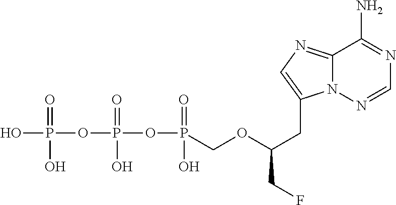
OP(OP(OP(=O)(O)COC(CC1=CN=C2N1N=CN=C2N)CF)(=O)O)(=O)O
